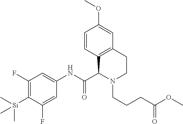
C1=C(F)C([Si](C)(C)C)=C(F)C=C1NC(C1N(CCCC(OC)=O)CCC2=C1C=CC(OC)=C2)=O
